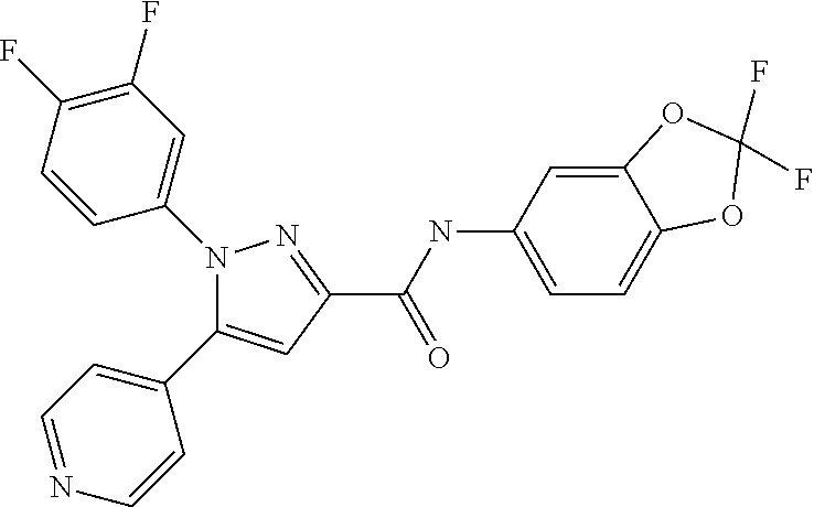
C1(C(NC2=CC=C3C(=C2)OC(F)(F)O3)=O)=NN(C2=CC(F)=C(F)C=C2)C(C2=CC=NC=C2)=C1
